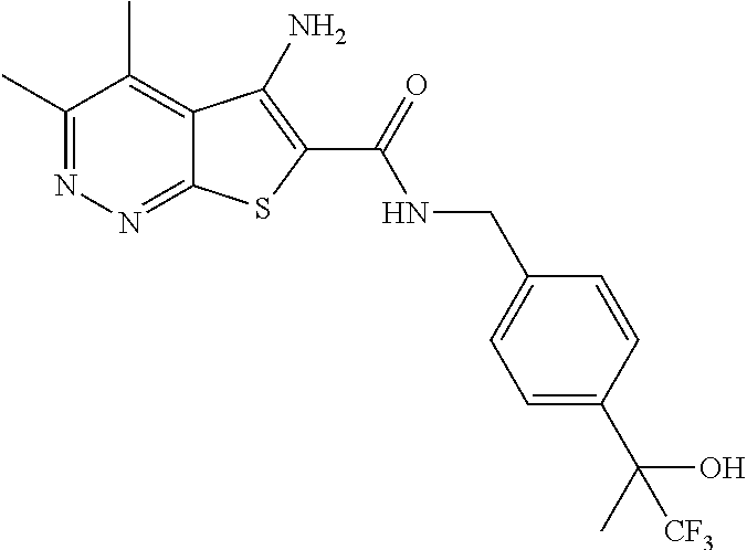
C1(C)=NN=C2C(=C1C)C(N)=C(C(=O)NCC1=CC=C(C(C)(O)[CF3])C=C1)S2
